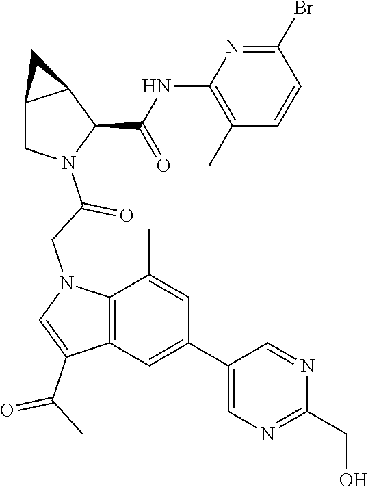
C12CN(C(CN3C4=C(C(C(C)=O)=C3)C=C(C3=CN=C(CO)N=C3)C=C4C)=O)C(C(NC3=C(C)C=CC(Br)=N3)=O)C1C2
